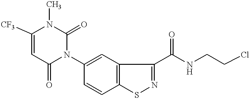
C1([CF3])=CC(=O)N(C2=CC3=C(C=C2)SN=C3C(NCCCl)=O)C(=O)N1C
